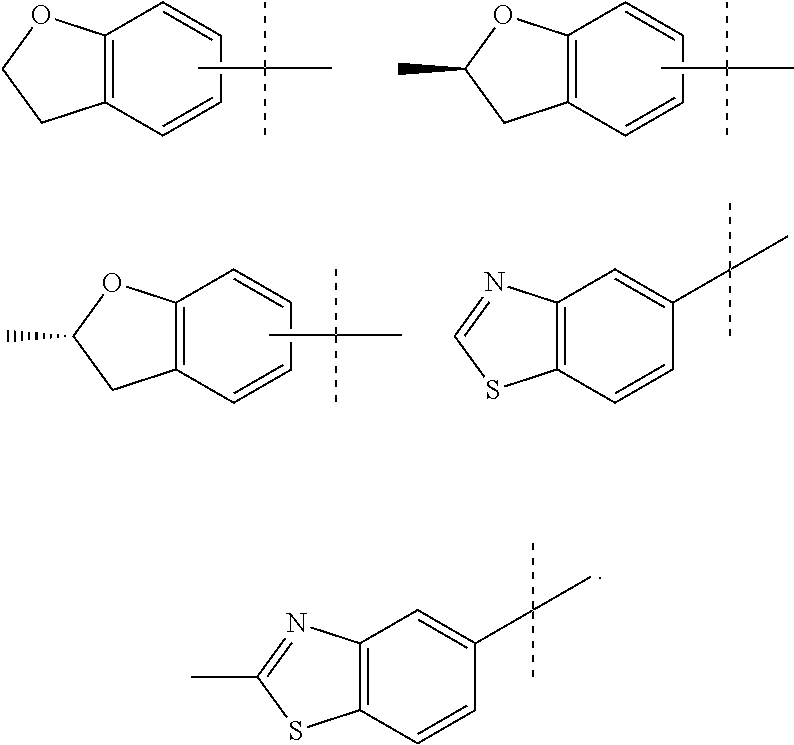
C12=C(C=CC=C1)CCO2.CC(C)(C)C.C12=C(C=CC=C1)CC(C)O2.CC(C)(C)C.C12=C(C=CC=C1)CC(C)O2.CC(C)(C)C.C12=C(C=CC(C(C)(C)C)=C1)SC=N2.C12=C(C=CC(C(C)(C)C)=C1)SC(C)=N2
